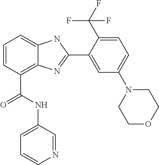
C1=CC(C(NC2=CC=CN=C2)=O)=C2C(=C1)NC(C1=CC(N3CCOCC3)=CC=C1C(F)(F)F)=N2
